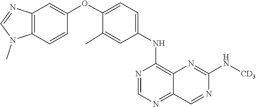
N1=CN=C2C(=C1NC1=CC=C(OC3=CC4=C(N(C)C=N4)C=C3)C(C)=C1)N=C(N[CD3])N=C2
